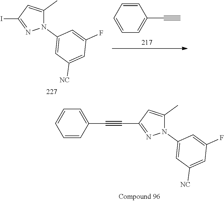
N1(C2=CC([NC])=CC(F)=C2)C(C)=CC(C#CC2=CC=CC=C2)=N1.N1(C2=CC([NC])=CC(F)=C2)C(C)=CC(I)=N1.C1=C(C#C)C=CC=C1
